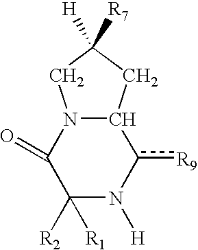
C1([R2])([R1])C(=O)N2C(c([R9])N1[H])CC([R7])([H])C2
